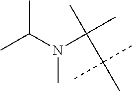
C(C(C)(C)C)(C)(C)N(C(C)C)C
